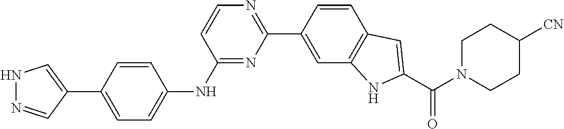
N1N=CC(C2=CC=C(NC3=NC(C4=CC5=C(C=C4)C=C(C(N4CCC([CN])CC4)=O)N5)=NC=C3)C=C2)=C1
